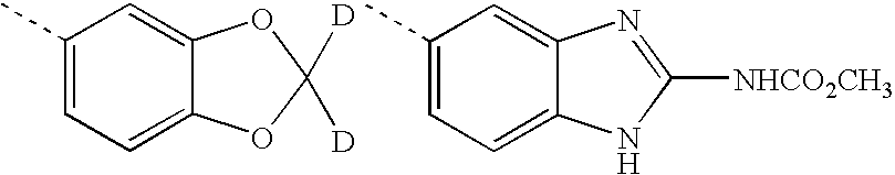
C1(C)=CC=C2C(=C1)OC([D])([D])O2.C1(C)=CC=C2C(=C1)N=C([NHCO2CH3])N2
